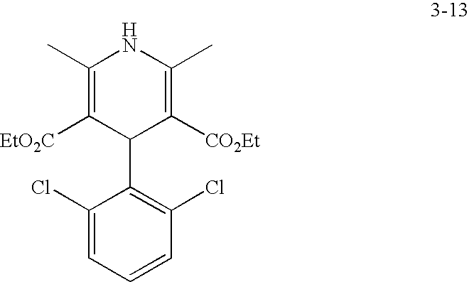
C1(C)=C([EtO2C])C(C2=C(Cl)C=CC=C2Cl)C([CO2Et])=C(C)N1
